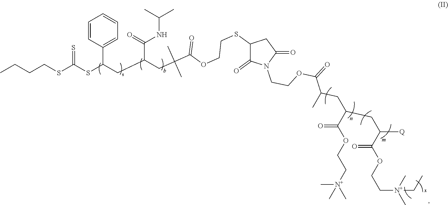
C1(SCCOC(C(CC(CC(SC(SCCCC)=S)C2=CC=CC=C2)C(=O)NC(C)C)(C)C)=O)C(=O)N(CCOC(=O)C(CC(CC([Q])C(OCC[N+](C)(C)CC)=O)C(OCC[N+](C)(C)C)=O)C)C(=O)C1
